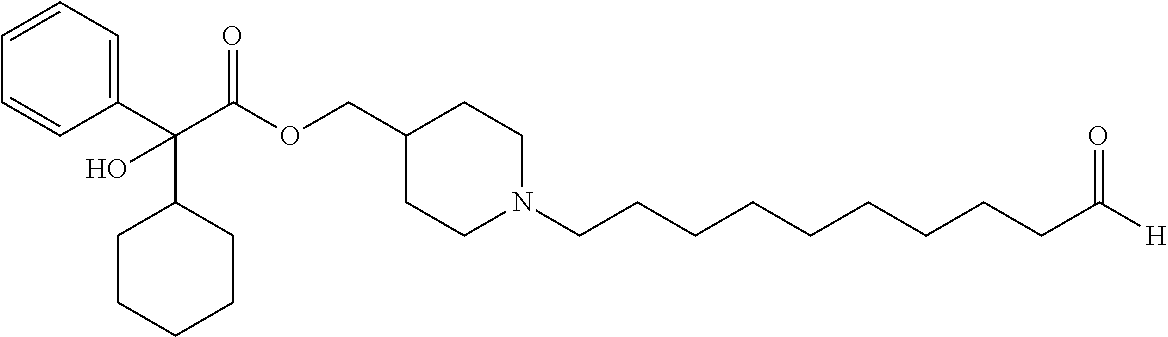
C(OCC1CCN(CCCCCCCCCC([H])=O)CC1)(C(C1=CC=CC=C1)(C1CCCCC1)O)=O
